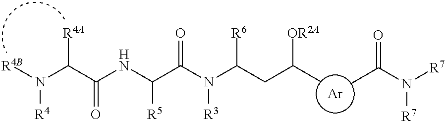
N([R4])(C([R4A])C(NC(C(N(C(CC(C)[OR2A])[R6])[R3])=O)[R5])=O)[R4B].[Ar].CC(N([R7])[R7])=O
